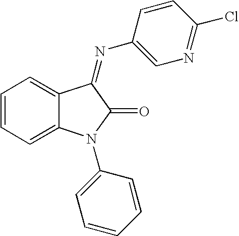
C1=CC=C2C(=C1)C(=NC1=CN=C(Cl)C=C1)C(=O)N2C1=CC=CC=C1
